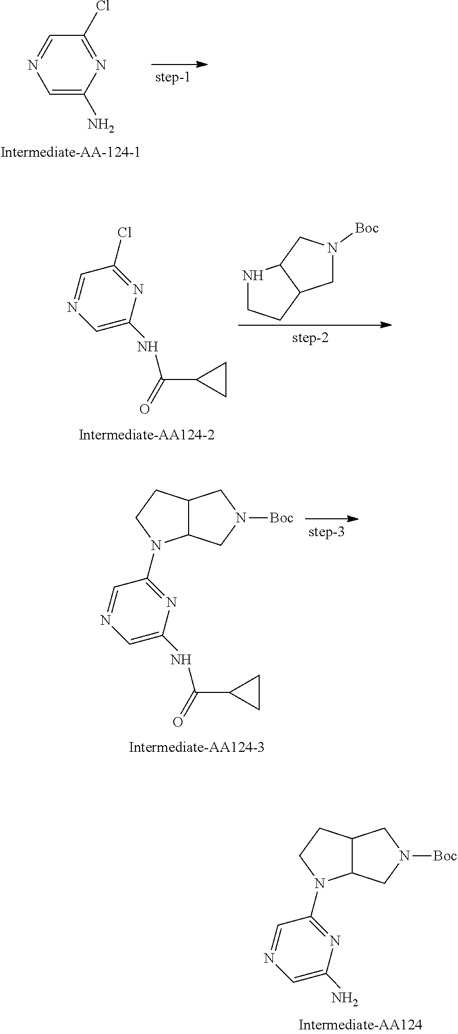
C1(N2C3C(CC2)CN([Boc])C3)=NC(N)=CN=C1.C1(Cl)=NC(N)=CN=C1.C1(Cl)=NC(NC(=O)C2CC2)=CN=C1.N1CCC2C1CN([Boc])C2.C1(N2C3C(CC2)CN([Boc])C3)=NC(NC(=O)C2CC2)=CN=C1
